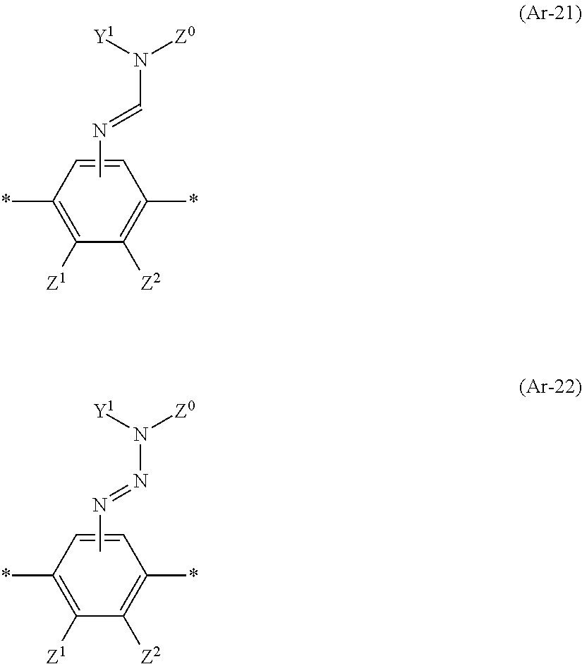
C1(*)=C([Z1])C([Z2])=C(*)C=C1.CN=CN([Z0])[Y1].C1(*)=C([Z1])C([Z2])=C(*)C=C1.CN=NN([Z0])[Y1]
